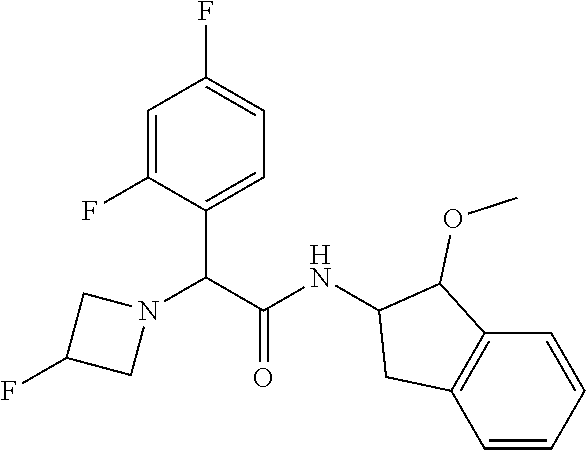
C(C1=CC=C(F)C=C1F)(C(NC1C(OC)C2=C(C=CC=C2)C1)=O)N1CC(F)C1
